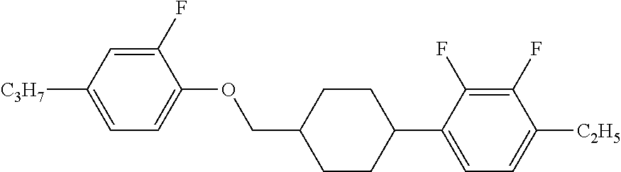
C1(F)=CC([C3H7])=CC=C1OCC1CCC(C2=CC=C([C2H5])C(F)=C2F)CC1
